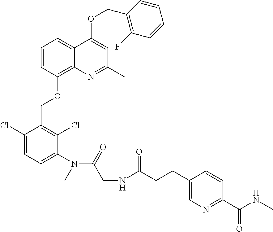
C1(Cl)=CC=C(N(C)C(=O)CNC(CCC2=CN=C(C(NC)=O)C=C2)=O)C(Cl)=C1COC1=C2C(=CC=C1)C(OCC1=C(F)C=CC=C1)=CC(C)=N2
